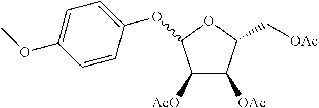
C1=C(OC)C=CC(OC2C([AcO])C([OAc])C(C[OAc])O2)=C1
